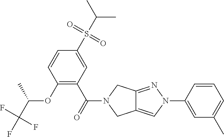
O(C1=C(C(=O)N2CC3=CN(C4=CC(C)=CC=C4)N=C3C2)C=C(S(C(C)C)(=O)=O)C=C1)C(C(F)(F)F)C
